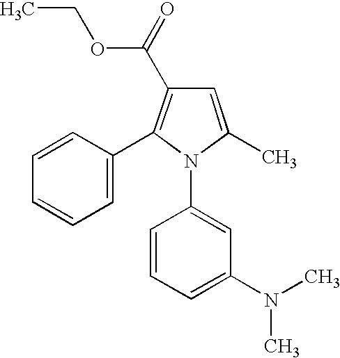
C1(C)=CC(C(OCC)=O)=C(C2=CC=CC=C2)N1C1=CC(N(C)C)=CC=C1
